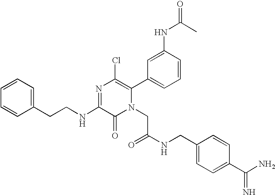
C(NC1=NC(Cl)=C(C2=CC=CC(NC(C)=O)=C2)N(CC(=O)NCC2=CC=C(C(N)=N)C=C2)C1=O)CC1=CC=CC=C1
